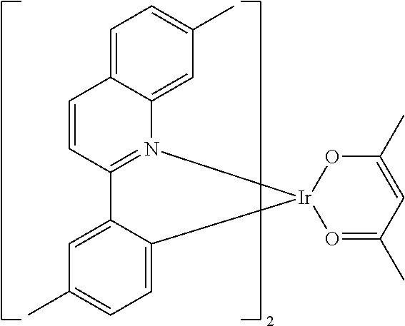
C12=CC=C(C)C=C1C1=N(C3=CC(C)=CC=C3C=C1)[Ir]21O=C(C)C=C(C)O1
